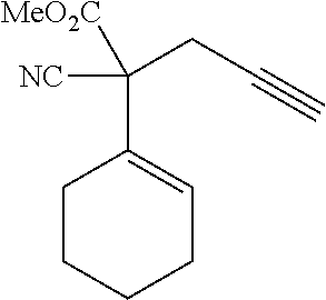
C1CCCC=C1C(CC#C)([NC])[MeO2C]
